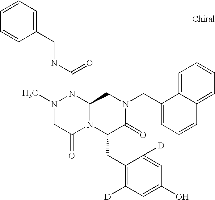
N(C(N1N(C)CC(=O)N2C1CN(CC1=CC=CC3=CC=CC=C13)C(=O)C2CC1=C([D])C=C(O)C=C1[D])=O)CC1=CC=CC=C1
